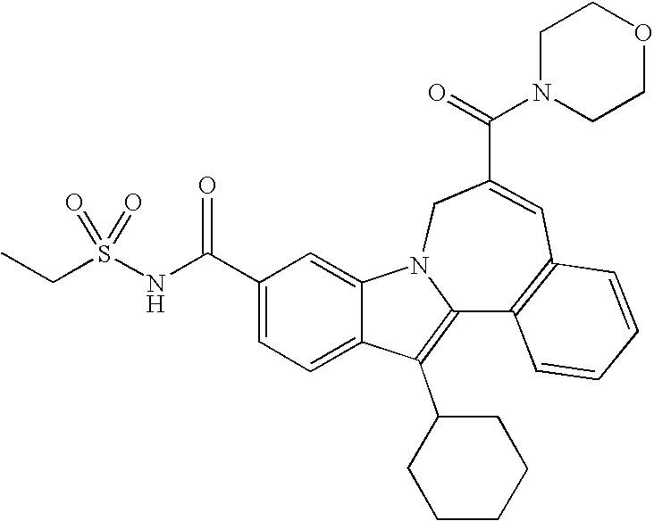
C1(C(NS(CC)(=O)=O)=O)=CC=C2C(=C1)N1C(=C2C2CCCCC2)C2=C(C=C(C(=O)N3CCOCC3)C1)C=CC=C2
